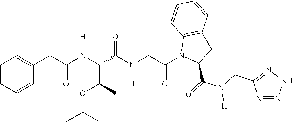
C1=CC=CC(CC(N(C(C(OC(C)(C)C)C)C(N(CC(N2C(C(=O)N(CC3=NNN=N3)[H])CC3=C2C=CC=C3)=O)[H])=O)[H])=O)=C1
